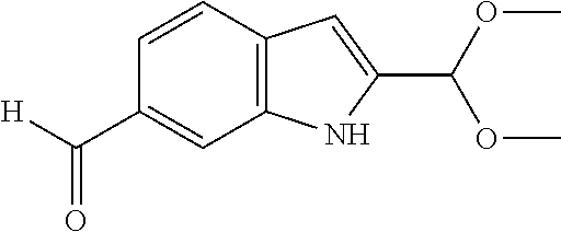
C1=CC2=C(C=C1C([H])=O)NC(C(OC)OC)=C2
